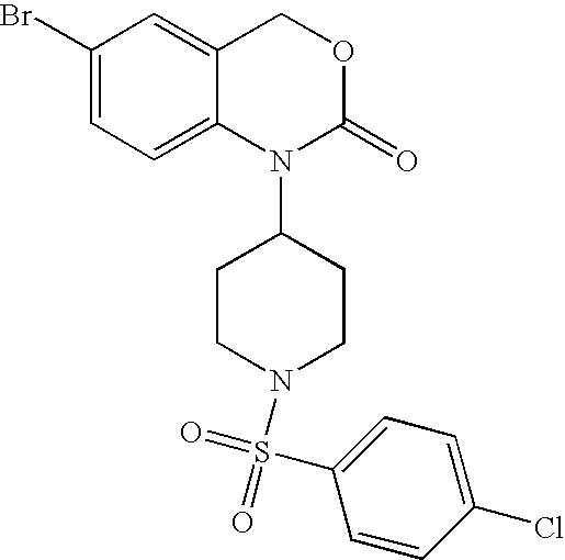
C1(Br)=CC=C2C(=C1)COC(=O)N2C1CCN(S(C2=CC=C(Cl)C=C2)(=O)=O)CC1
